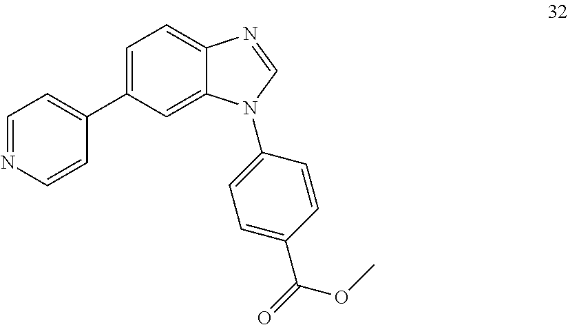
C1=C(C2=CC=NC=C2)C=C2C(=C1)N=CN2C1=CC=C(C(=O)OC)C=C1
